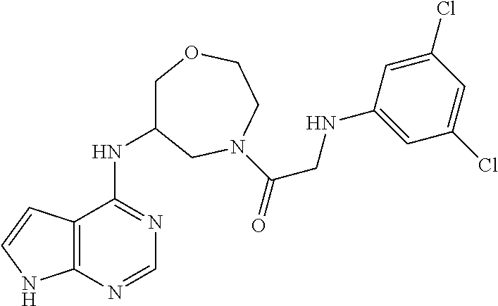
C1C(NC2=NC=NC3=C2C=CN3)CN(C(=O)CNC2=CC(Cl)=CC(Cl)=C2)CCO1
